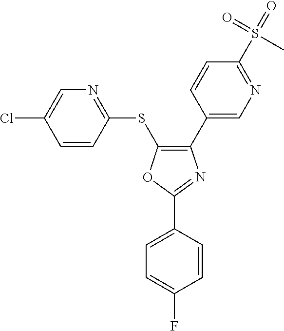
C1=CC(SC2=C(C3=CN=C(S(=O)(C)=O)C=C3)N=C(C3=CC=C(F)C=C3)O2)=NC=C1Cl
